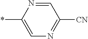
C1=C(*)N=CC([CN])=N1
